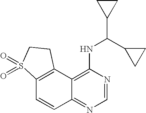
C12=C(C3=C(NC(C4CC4)C4CC4)N=CN=C3C=C1)CCS2(=O)=O
